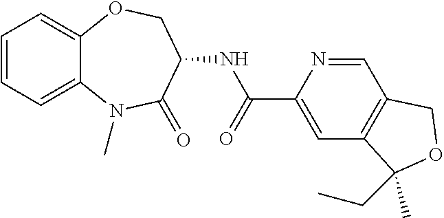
C1=CC=C2C(=C1)OCC(NC(C1=CC3=C(C=N1)COC3(C)CC)=O)C(=O)N2C
